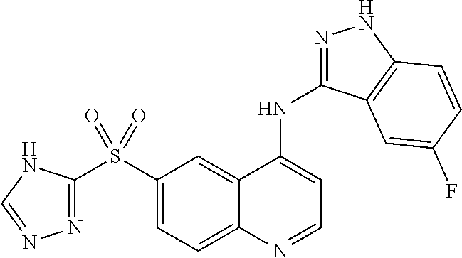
C1(S(C2=CC=C3C(=C2)C(NC2=NNC4=C2C=C(F)C=C4)=CC=N3)(=O)=O)=NN=CN1
